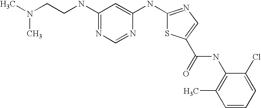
CN(CCNC1=NC=NC(NC2=NC=C(C(NC3=C(C)C=CC=C3Cl)=O)S2)=C1)C
